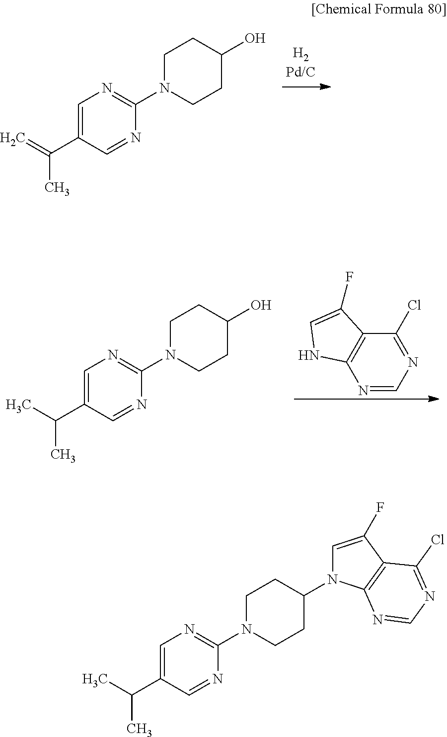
C1N(C2=NC=C(C(=C)C)C=N2)CCC(O)C1.N1=CN=C(Cl)C2=C1NC=C2F.C1N(C2=NC=C(C(C)C)C=N2)CCC(O)C1.C1N(C2=NC=C(C(C)C)C=N2)CCC(N2C=C(F)C3=C2N=CN=C3Cl)C1
